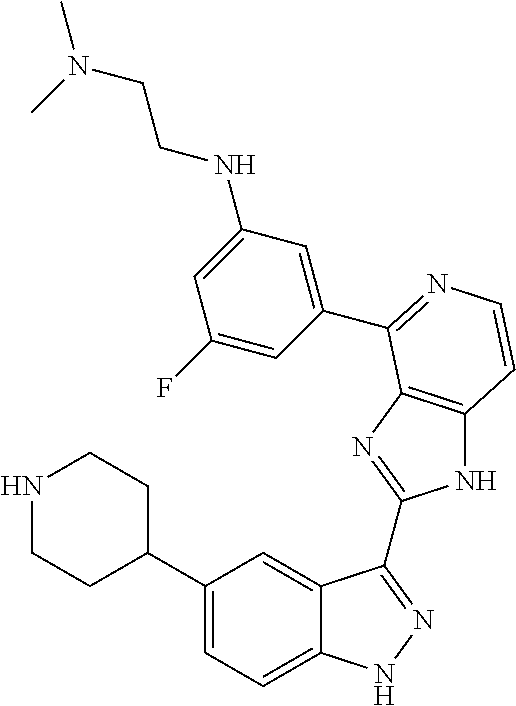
C1(C2CCNCC2)=CC=C2C(=C1)C(C1=NC3=C(N1)C=CN=C3C1=CC(NCCN(C)C)=CC(F)=C1)=NN2
